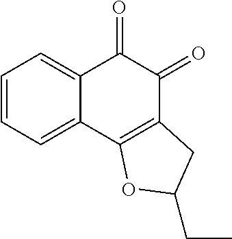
C1=CC=C2C(=C1)C(=O)C(=O)C1=C2OC(CC)C1
